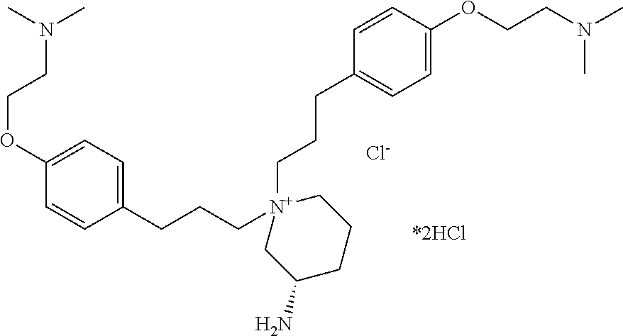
C1(CCC[N+]2(CCCC3=CC=C(OCCN(C)C)C=C3)CC(N)CCC2)=CC=C(OCCN(C)C)C=C1.[Cl-]
